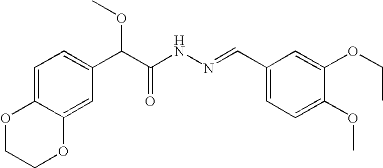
C1=C2C(=CC(C(C(NN=CC3=CC=C(OC)C(OCC)=C3)=O)OC)=C1)OCCO2
